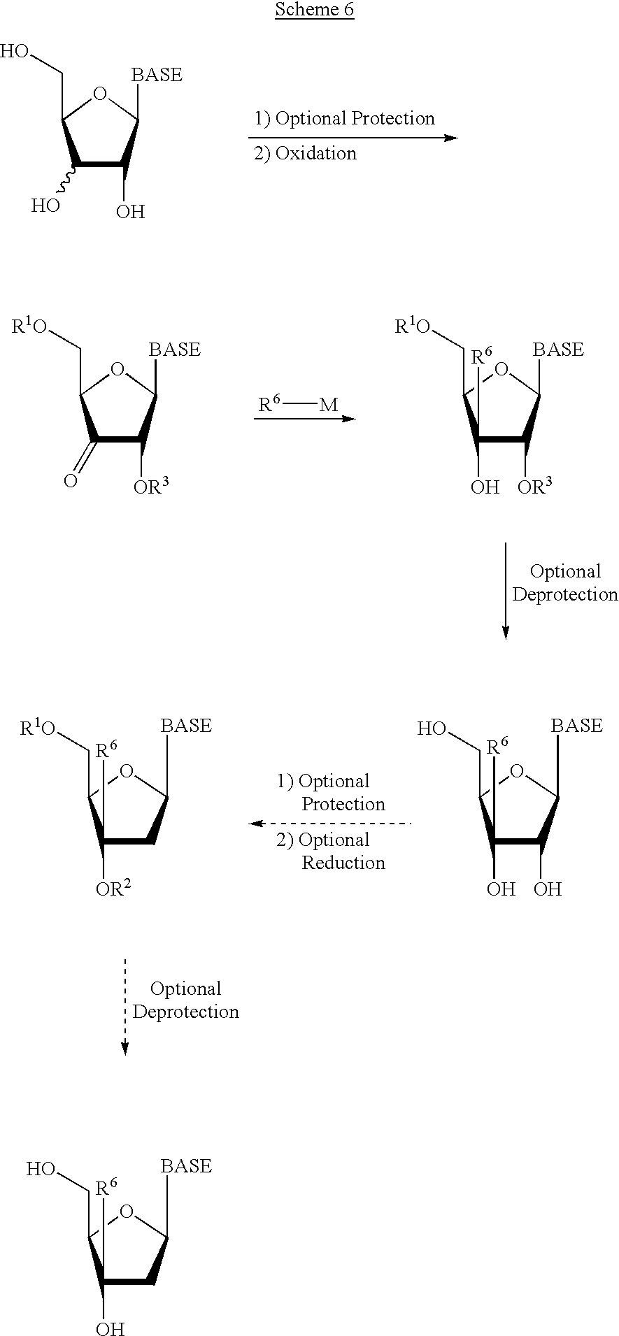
C1(O)([R6])C(O)C([BASE])OC1CO.C1([OR2])([R6])CC([BASE])OC1C[R1O].C1(O)C(O)C([BASE])OC1CO.C1(O)([R6])CC([BASE])OC1CO.C1(=O)C([OR3])C([BASE])OC1C[R1O].C1(O)([R6])C([OR3])C([BASE])OC1C[R1O].[R6][M]
